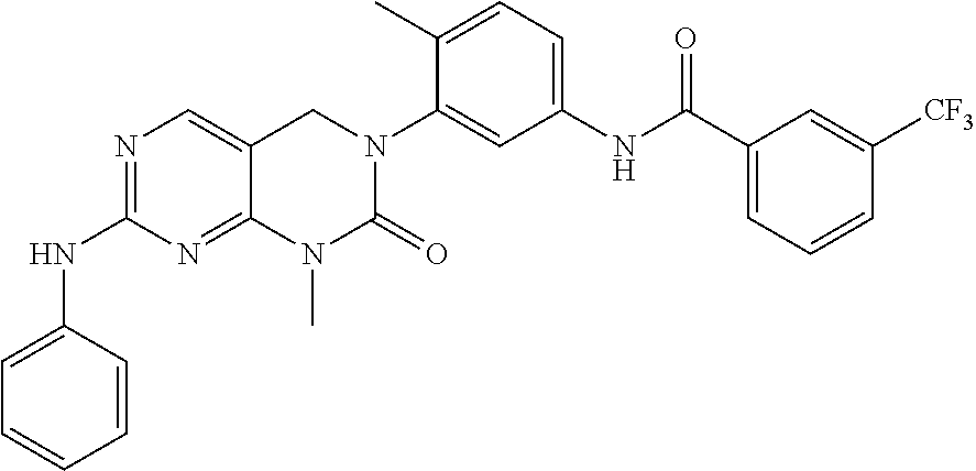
N1=C(NC2=CC=CC=C2)N=C2C(=C1)CN(C1=CC(NC(C3=CC=CC([CF3])=C3)=O)=CC=C1C)C(=O)N2C
